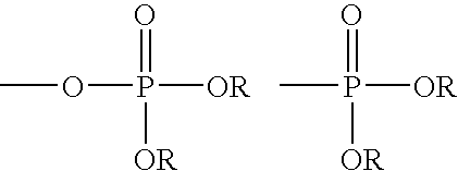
COP([OR])(=O)[OR].CP([OR])(=O)[OR]
